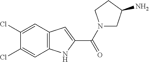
C1(Cl)=CC2=C(C=C1Cl)NC(C(=O)N1CC(N)CC1)=C2
